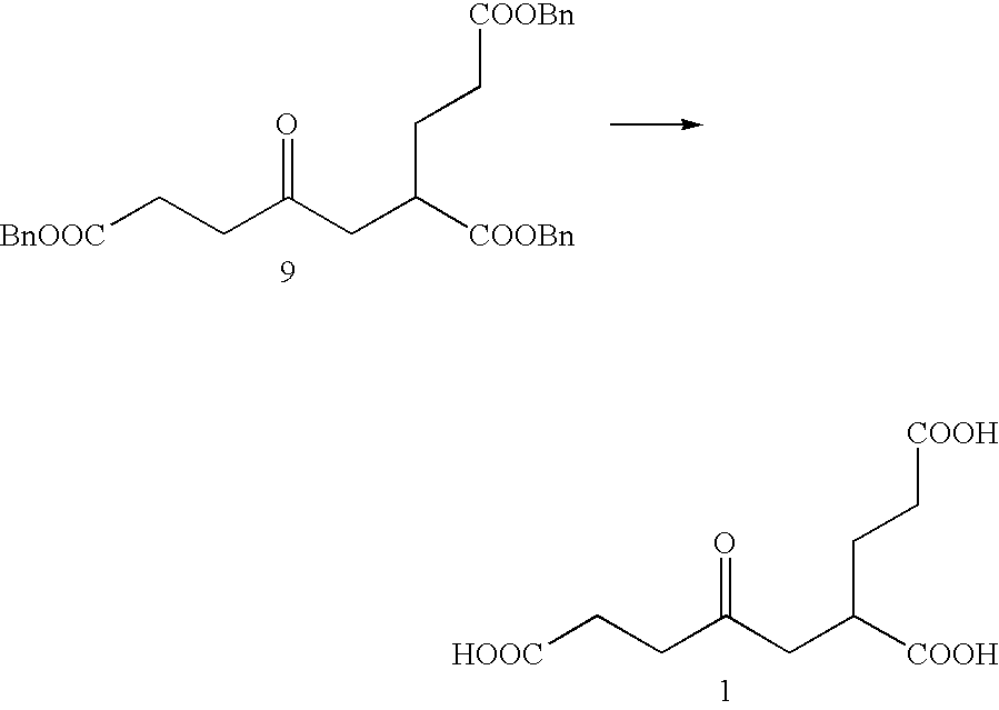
C([COOBn])(CC[COOBn])CC(CC[BnOOC])=O.C([COOH])(CC[COOH])CC(CC[HOOC])=O
